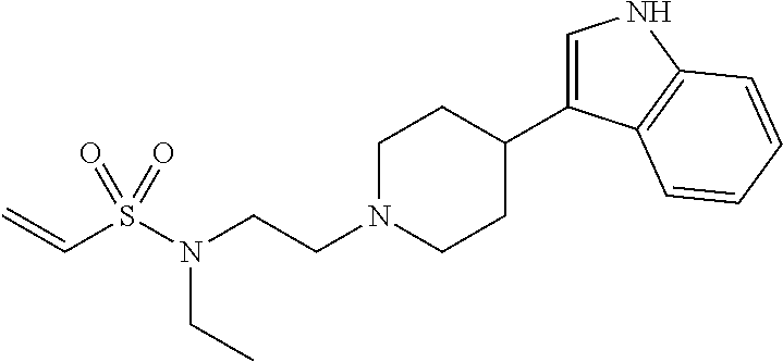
C1=C(C2CCN(CCN(CC)S(C=C)(=O)=O)CC2)C2=C(N1)C=CC=C2
